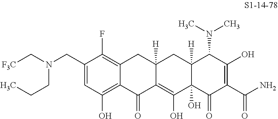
C1(CN(C[F3C])CCC)=CC(O)=C2C(=C1F)CC1([H])C(=C(O)C3(O)C([H])(C1)C(N(C)C)C(O)=C(C(N)=O)C3=O)C2=O
